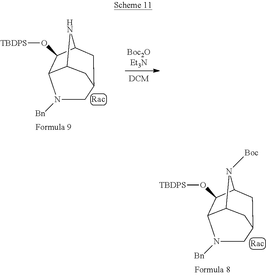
C12C3C(O[TBDPS])C(CC(C1)CN3[Bn])N2.C12C3C(O[TBDPS])C(CC(C1)CN3[Bn])N2[Boc]
